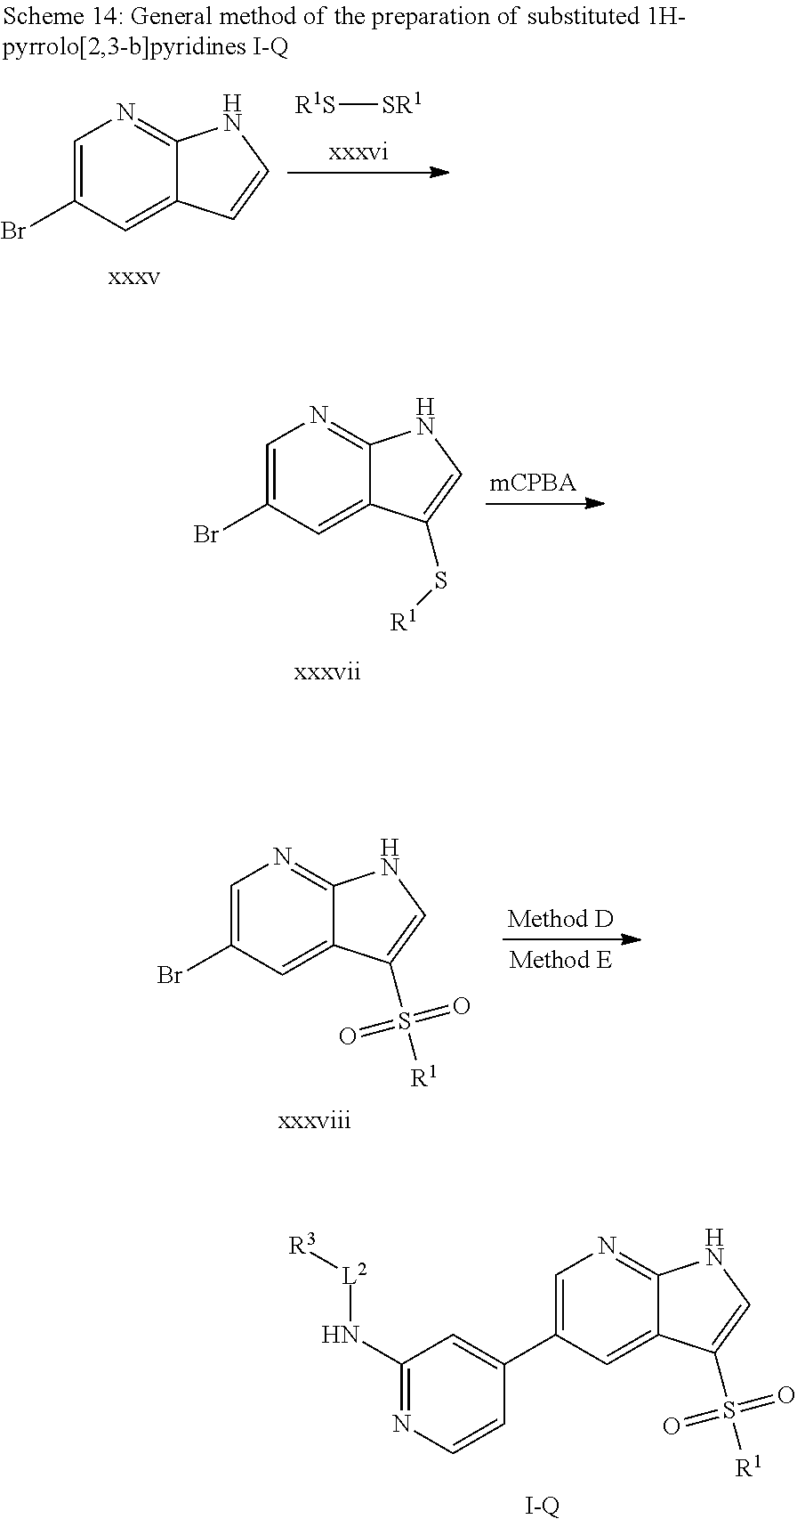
C1=C(Br)C=C2C(=N1)NC=C2.[R1S][SR1].C1=C(Br)C=C2C(=N1)NC=C2S[R1].C1=C(Br)C=C2C(=N1)NC=C2S([R1])(=O)=O.C1=C(C2=CC(N[L2][R3])=NC=C2)C=C2C(=N1)NC=C2S([R1])(=O)=O.[I-Q]
